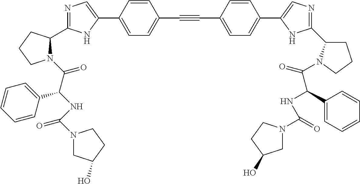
N1=C(C2N(C(C(NC(N3CC(O)CC3)=O)C3=CC=CC=C3)=O)CCC2)NC(C2=CC=C(C#CC3=CC=C(C4=CN=C(C5CCCN5C(=O)C(NC(=O)N5CC(O)CC5)C5=CC=CC=C5)N4)C=C3)C=C2)=C1
